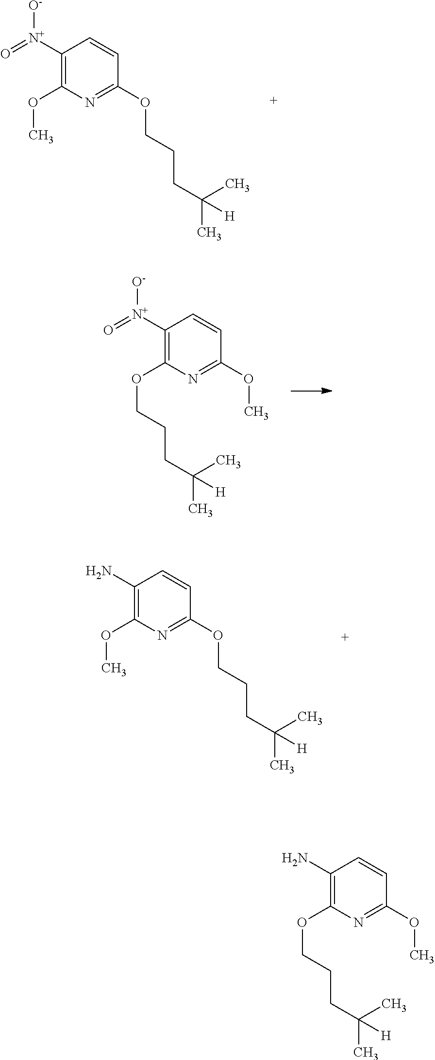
C1([N+](=O)[O-])=C(OC)N=C(OCCCC(C)(C)[H])C=C1.C1([N+](=O)[O-])=C(OCCCC(C)(C)[H])N=C(OC)C=C1.C1(N)=C(OC)N=C(OCCCC(C)(C)[H])C=C1.C1(N)=C(OCCCC(C)(C)[H])N=C(OC)C=C1
